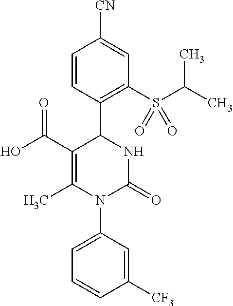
C1(C(O)=O)=C(C)N(C2=CC=CC([CF3])=C2)C(=O)NC1C1=C(S(C(C)C)(=O)=O)C=C([CN])C=C1
